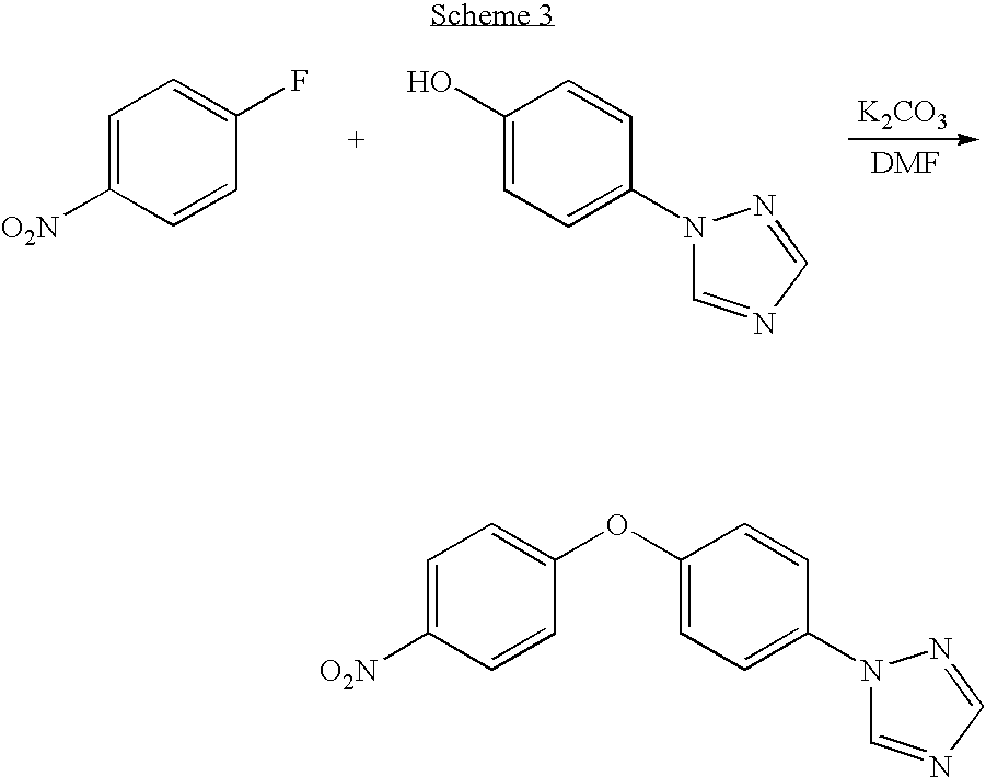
[K2CO3].C1=C([O2N])C=CC(F)=C1.C1(O)=CC=C(N2C=NC=N2)C=C1.C1(OC2=CC=C([O2N])C=C2)=CC=C(N2C=NC=N2)C=C1
